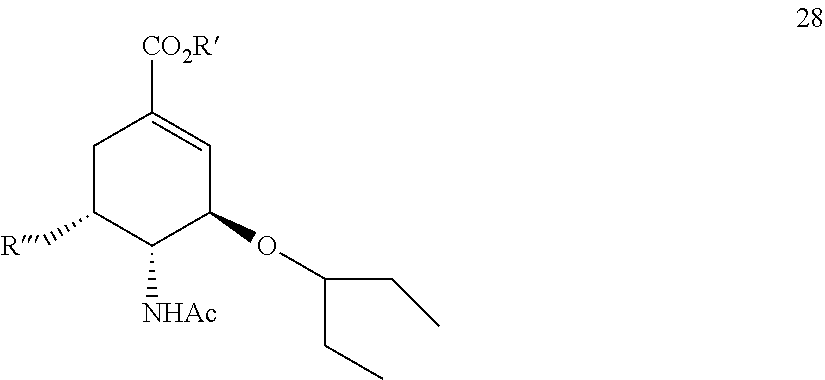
C1C([R])C([NHAc])C(OC(CC)CC)C=C1[CO2R]
